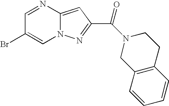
C1=NC2=CC(C(N3CCC4=C(C=CC=C4)C3)=O)=NN2C=C1Br
